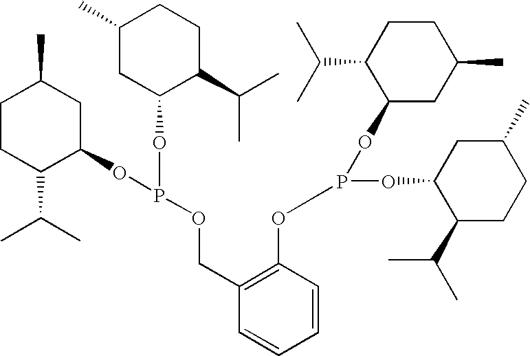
C1(COP(OC2CC(C)CCC2C(C)C)OC2C(C(C)C)CCC(C)C2)=C(OP(OC2CC(C)CCC2C(C)C)OC2C(C(C)C)CCC(C)C2)C=CC=C1
